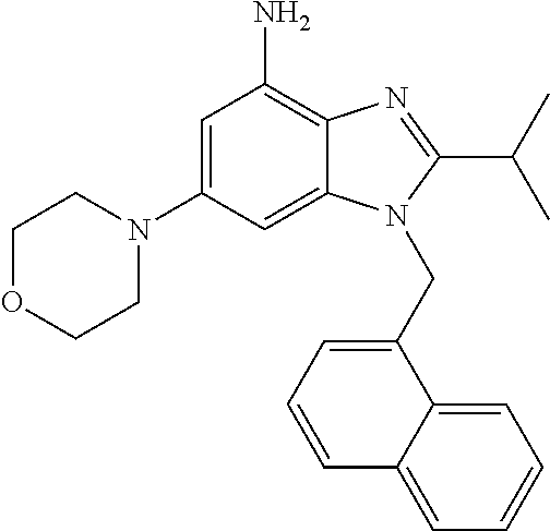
C1OCCN(C2=CC(N)=C3C(=C2)N(CC2=CC=CC4=CC=CC=C24)C(C(C)C)=N3)C1
